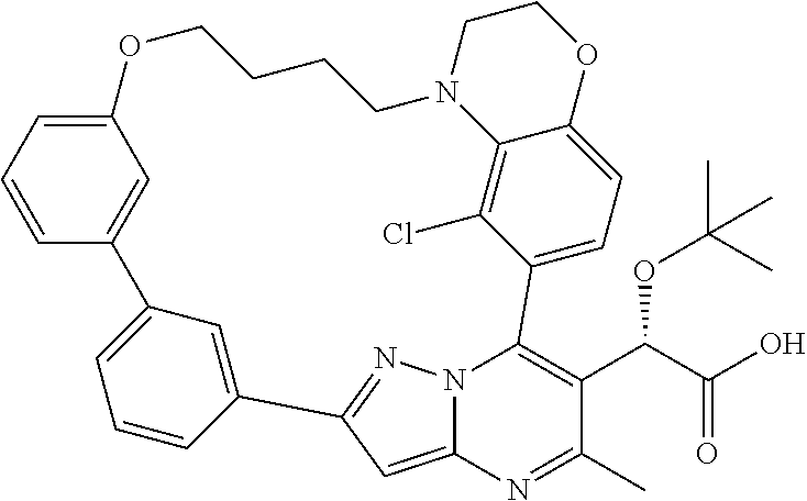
C12=CC(=CC=C1)OCCCCN1C3=C(Cl)C(=CC=C3OCC1)C1=C(C(C(O)=O)OC(C)(C)C)C(C)=NC3=CC(=NN31)C1=CC2=CC=C1
